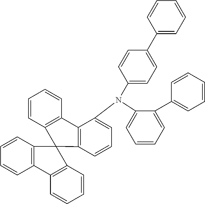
C1=CC=C(N(C2=CC=CC3=C2C2=C(C=CC=C2)C32C3=C(C=CC=C3)C3=C2C=CC=C3)C2=CC=C(C3=CC=CC=C3)C=C2)C(C2=CC=CC=C2)=C1
